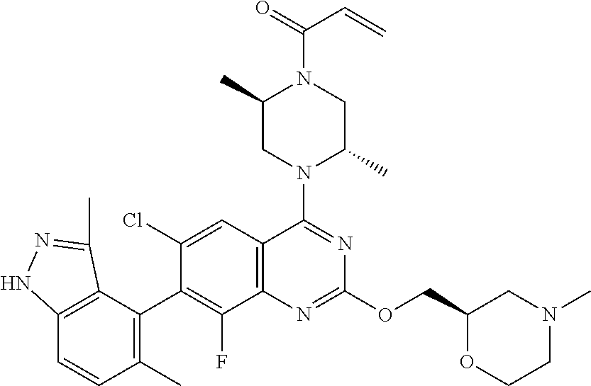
C12=C(C(C3=C(F)C4=C(C=C3Cl)C(N3C(C)CN(C(=O)C=C)C(C)C3)=NC(OCC3OCCN(C)C3)=N4)=C(C)C=C1)C(C)=NN2
